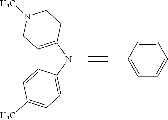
C12=C(N(C#CC3=CC=CC=C3)C3=CC=C(C)C=C13)CCN(C)C2
